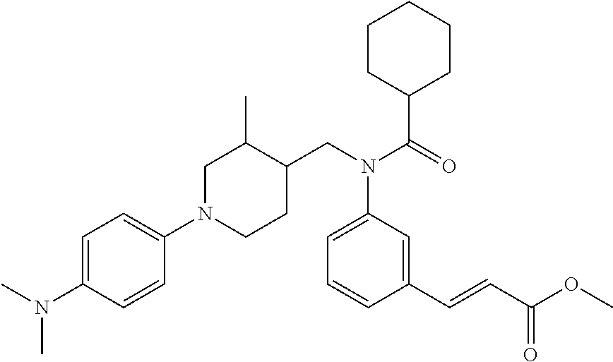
C(N(C(C1CCCCC1)=O)C1=CC=CC(C=CC(=O)OC)=C1)C1CCN(C2=CC=C(N(C)C)C=C2)CC1C
